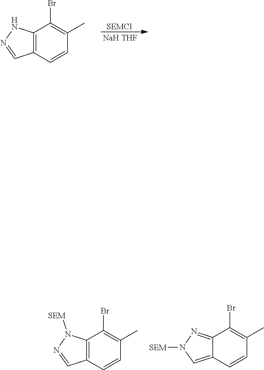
[SEMCl].[NaH THF].C12=C(C=CC(C)=C1Br)C=NN2.C12=C(C=CC(C)=C1Br)C=NN2[SEM].C12=NN([SEM])C=C1C=CC(C)=C2Br
